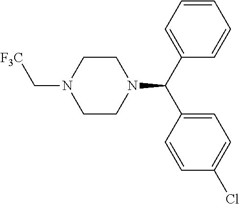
C1(C(N2CCN(C[F3C])CC2)C2=CC=C(Cl)C=C2)=CC=CC=C1
